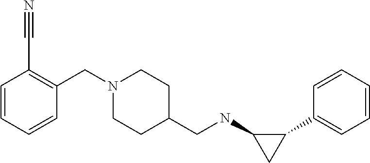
C1=CC=CC(C2C(NCC3CCN(CC4=C(C#N)C=CC=C4)CC3)C2)=C1
